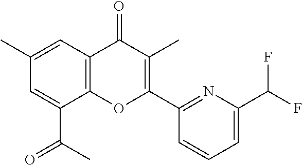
C1(C)=CC2=C(C(C(C)=O)=C1)OC(C1=NC(C(F)F)=CC=C1)=C(C)C2=O
